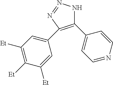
C1(C2=CC=NC=C2)=C(C2=CC([Et])=C([Et])C([Et])=C2)N=NN1
